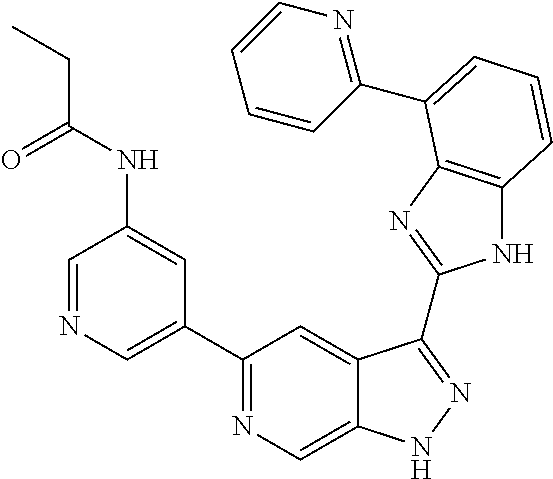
C1=NC=C(C2=NC=C3C(=C2)C(C2=NC4=C(N2)C=CC=C4C2=NC=CC=C2)=NN3)C=C1NC(CC)=O
